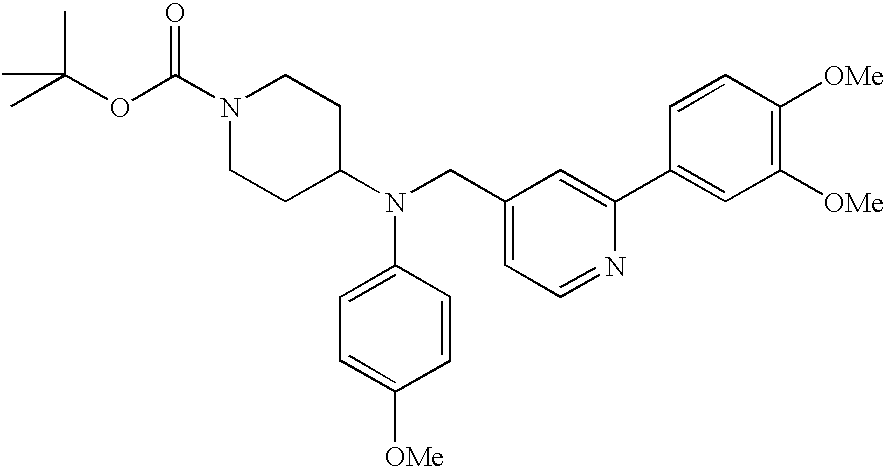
C1=C(N(C2CCN(C(OC(C)(C)C)=O)CC2)CC2=CC=NC(C3=CC([OMe])=C([OMe])C=C3)=C2)C=CC([OMe])=C1
